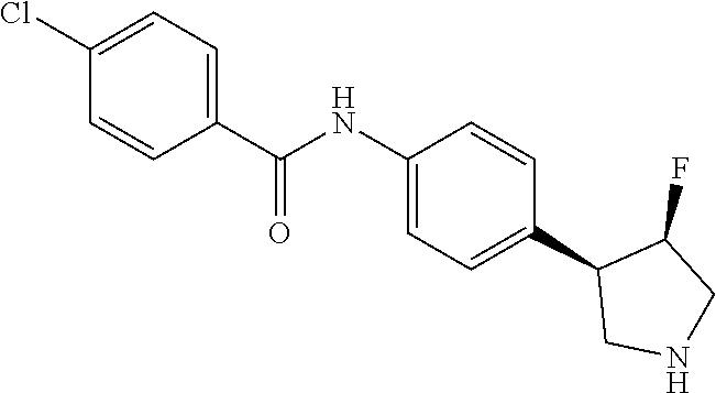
C1(C(NC2=CC=C(C3CNCC3F)C=C2)=O)=CC=C(Cl)C=C1
